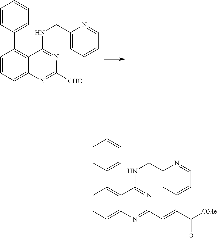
C1=CC(C2=C3C(=CC=C2)N=C([CHO])N=C3NCC2=CC=CC=N2)=CC=C1.C1=CC(C2=C3C(=CC=C2)N=C(C=CC([OMe])=O)N=C3NCC2=CC=CC=N2)=CC=C1
